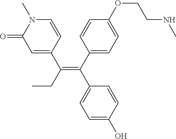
C1(C(=C(C2=CC(=O)N(C)C=C2)CC)C2=CC=C(O)C=C2)=CC=C(OCCNC)C=C1
